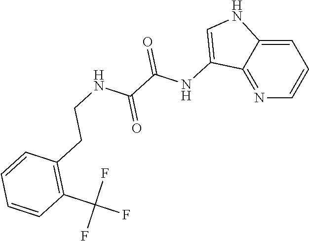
N1=C2C(=CC=C1)NC=C2NC(C(NCCC1=C(C(F)(F)F)C=CC=C1)=O)=O
